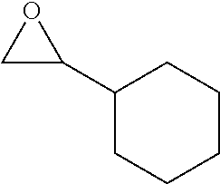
C1(C2CO2)CCCCC1
